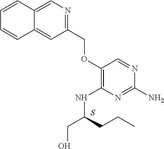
S.C1(N)=NC(NC(CO)CCC)=C(OCC2=NC=C3C(=C2)C=CC=C3)C=N1
